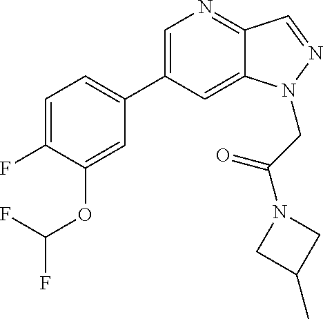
C1=C(C2=CC=C(F)C(OC(F)F)=C2)C=C2C(=N1)C=NN2CC(N1CC(C)C1)=O
